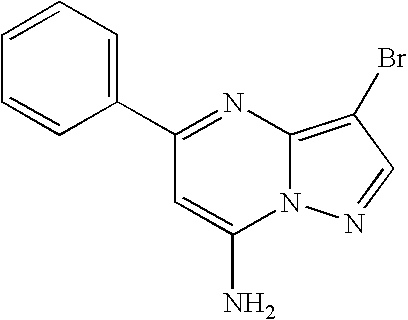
C1(C2=CC=CC=C2)=NC2=C(Br)C=NN2C(N)=C1
